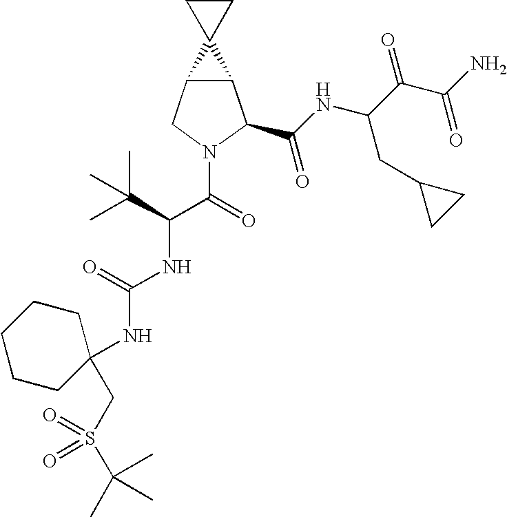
C12C(CN(C(C(NC(=O)NC3(CS(=O)(C(C)(C)C)=O)CCCCC3)C(C)(C)C)=O)C1C(NC(C(C(N)=O)=O)CC1CC1)=O)C21CC1
